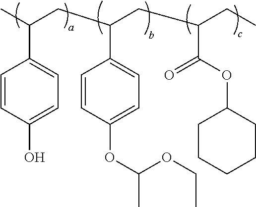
C1=CC(O)=CC=C1C(C)CC(CC(CC)C(OC1CCCCC1)=O)C1=CC=C(OC(C)OCC)C=C1
